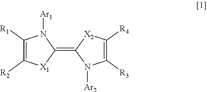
C1([R1])=C([R2])[X1]C(=C2N([Ar2])C([R3])=C([R4])[X2]2)N1[Ar1]
